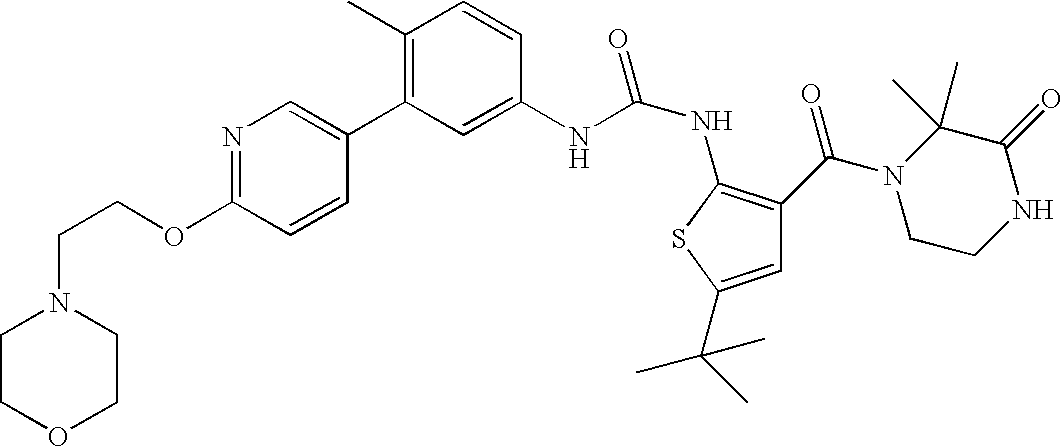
C1(C)=C(C2=CN=C(OCCN3CCOCC3)C=C2)C=C(NC(NC2=C(C(N3CCNC(=O)C3(C)C)=O)C=C(C(C)(C)C)S2)=O)C=C1
